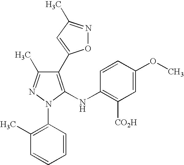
C1(C2=CC(C)=NO2)=C(NC2=C([CO2H])C=C(OC)C=C2)N(C2=C(C)C=CC=C2)N=C1C
